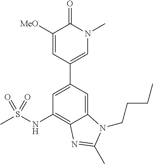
C1([MeO])=CC(C2=CC(NS(C)(=O)=O)=C3C(=C2)N(CCCC)C(C)=N3)=CN(C)C1=O
